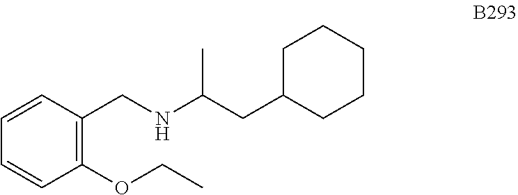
C1(OCC)=C(CNC(CC2CCCCC2)C)C=CC=C1
